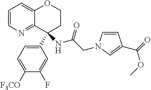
C1=CN=C2C(=C1)OCCC2(NC(CN1C=CC(C(=O)OC)=C1)=O)C1=CC=C([F3CO])C(F)=C1
